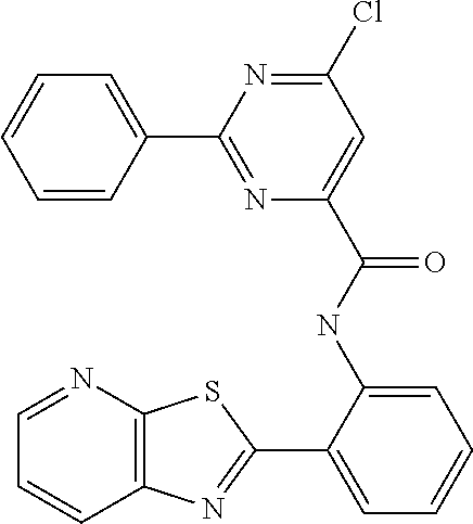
C1=NC2=C(C=C1)N=C(C1=CC=CC=C1NC(=O)C1=CC(Cl)=NC(C3=CC=CC=C3)=N1)S2
